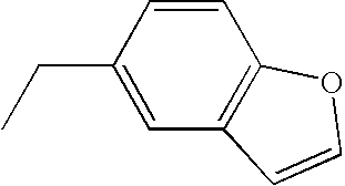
C1=CC(CC)=CC2=C1OC=C2
